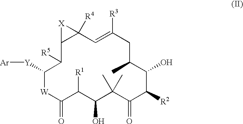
C12([R4])C(C([R5])C([Y][Ar])[W]C(=O)C([R1])C(O)C(C)(C)C(=O)C([R2])C(O)C(C)CC([R3])=C1)[X]2
